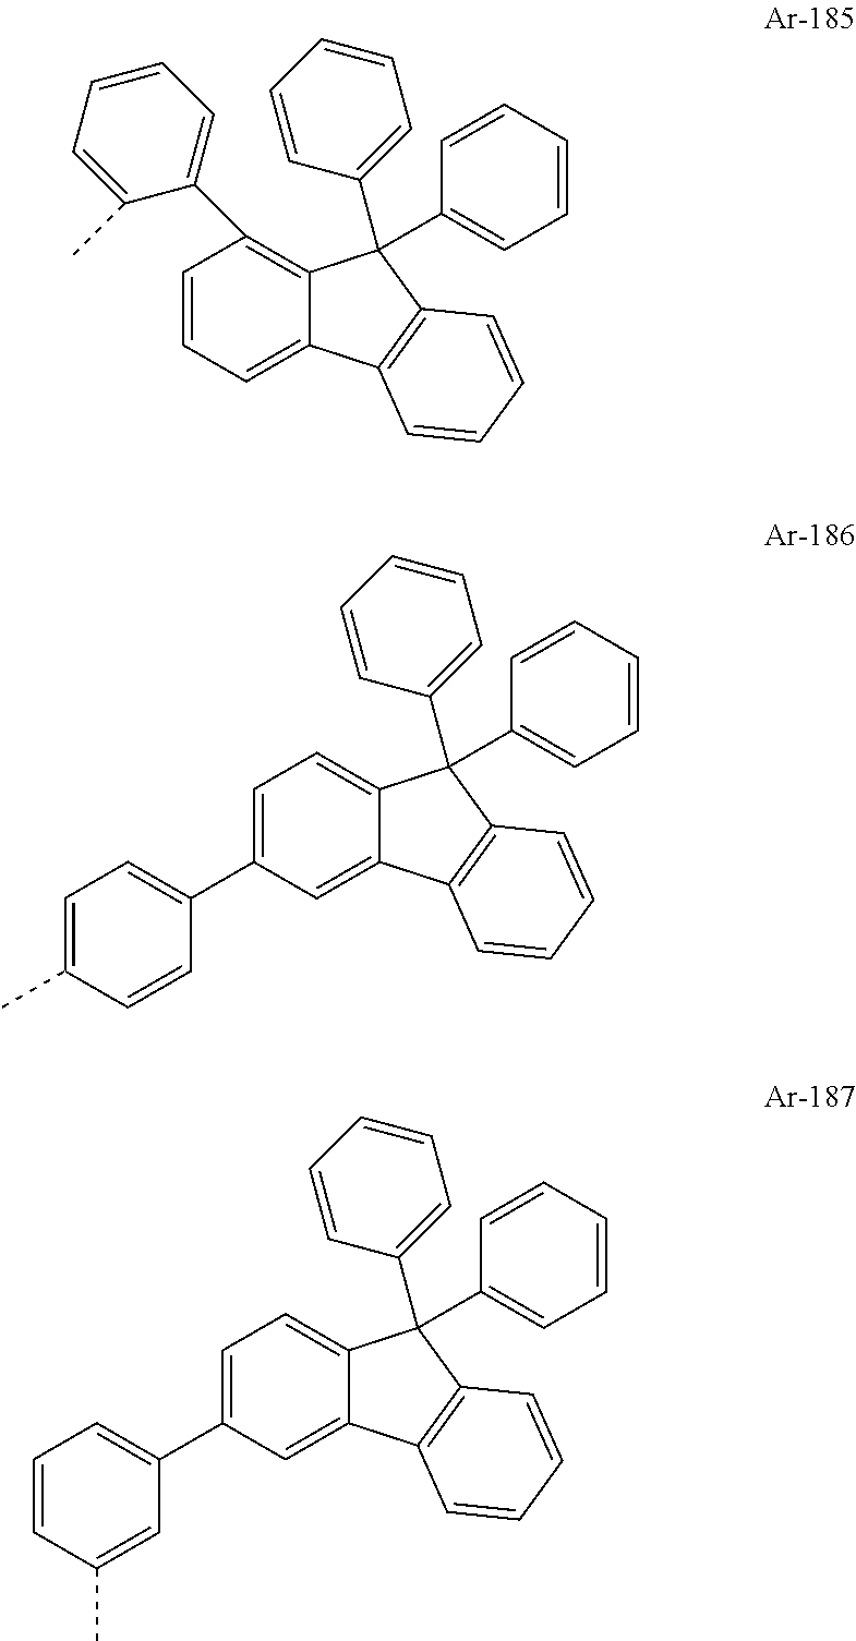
C1=C(C2=CC=C(C)C=C2)C=C2C(=C1)C(C1=CC=CC=C1)(C1=CC=CC=C1)C1=C2C=CC=C1.C1=CC=C2C(=C1C1=CC=CC=C1C)C(C1=CC=CC=C1)(C1=CC=CC=C1)C1=C2C=CC=C1.C1=C(C2=CC=CC(C)=C2)C=C2C(=C1)C(C1=CC=CC=C1)(C1=CC=CC=C1)C1=C2C=CC=C1
